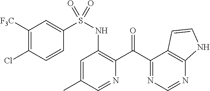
S(NC1=C(C(C2=NC=NC3=C2C=CN3)=O)N=CC(C)=C1)(C1=CC([F3C])=C(Cl)C=C1)(=O)=O
